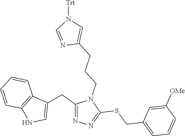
C1(CC2=CNC3=C2C=CC=C3)=NN=C(SCC2=CC=CC([OMe])=C2)N1CCCC1=CN([Trt])C=N1
